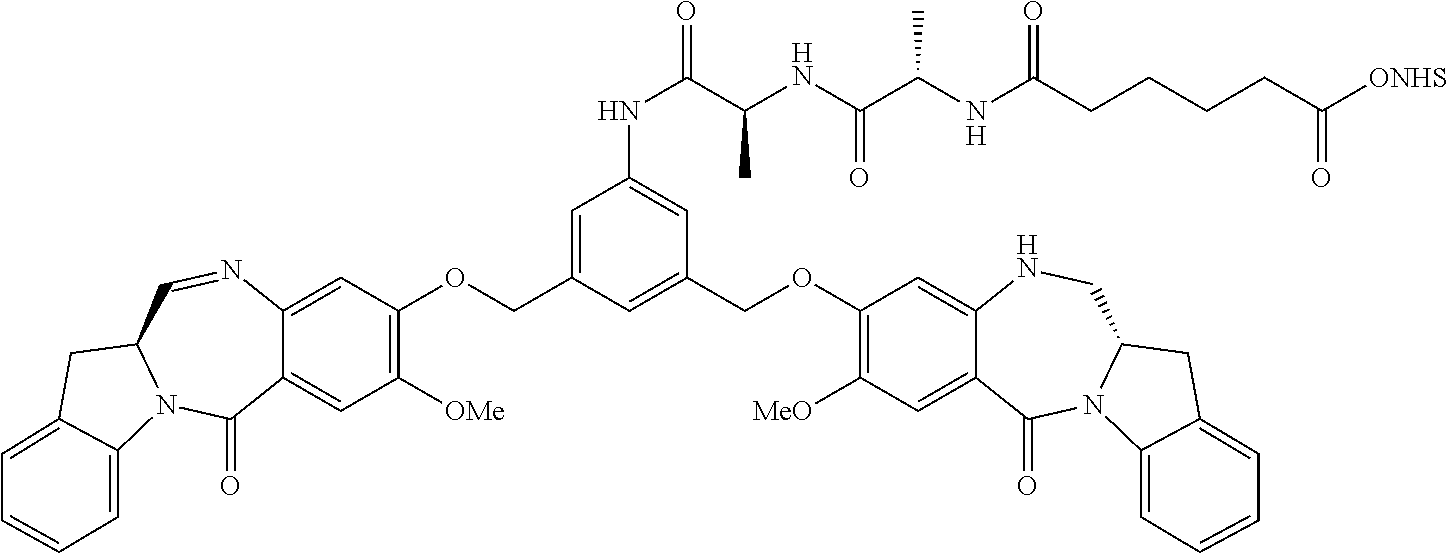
C1=C(COC2=C([OMe])C=C3C(=C2)N=CC2N(C3=O)C3=CC=CC=C3C2)C=C(COC2=C([MeO])C=C3C(=C2)NCC2N(C3=O)C3=CC=CC=C3C2)C=C1NC(=O)C(NC(C(NC(CCCCC([ONHS])=O)=O)C)=O)C
